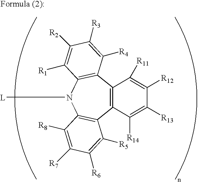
C12=C(C3=C(N([L])C4=C1C([R5])=C([R6])C([R7])=C4[R8])C([R1])=C([R2])C([R3])=C3[R4])C([R11])=C([R12])C([R13])=C2[R14]
